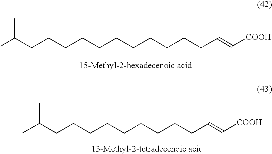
CC(CCCCCCCCCCCC=C[COOH])C.CC(CCCCCCCCCC=C[COOH])C
